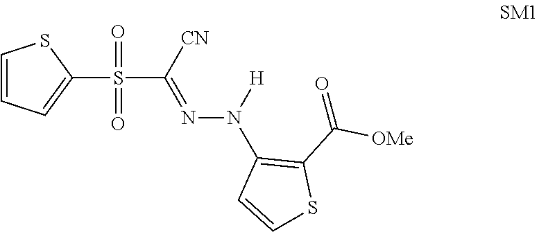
C1=CC=C(S(=O)(=O)C(=NN([H])C2=C(C([OMe])=O)SC=C2)[CN])S1
